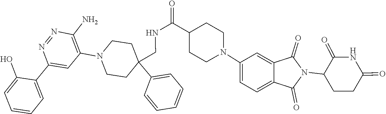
C1(N2CCC(C3=CC=CC=C3)(CNC(C3CCN(C4=CC=C5C(=C4)C(=O)N(C4CCC(=O)NC4=O)C5=O)CC3)=O)CC2)=C(N)N=NC(C2=CC=CC=C2O)=C1
